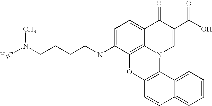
C12=C3C(=CC=C1NCCCCN(C)C)C(=O)C(C(O)=O)=CN3C1=C(O2)C=CC2=CC=CC=C12
